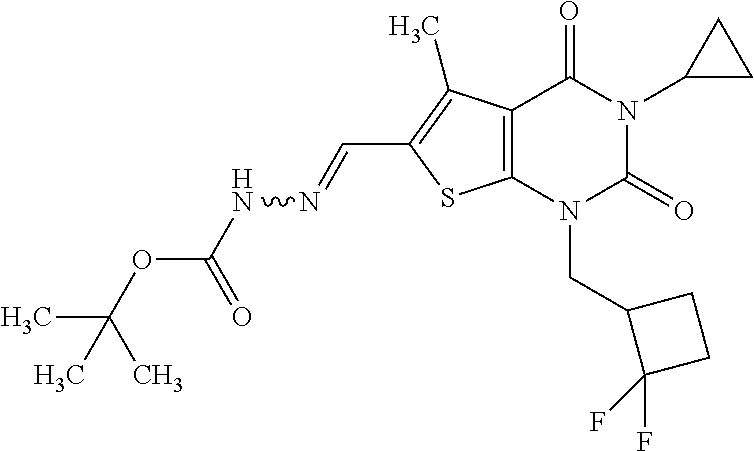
C12=C(N(CC3C(F)(F)CC3)C(=O)N(C3CC3)C1=O)SC(C=NNC(OC(C)(C)C)=O)=C2C
